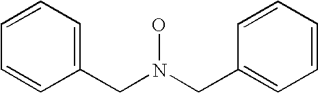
C1(CN(CC2=CC=CC=C2)O)=CC=CC=C1
